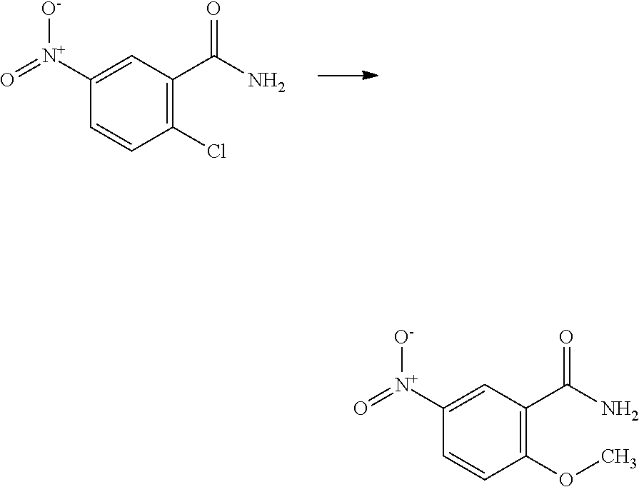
C1(Cl)=C(C(=O)N)C=C([N+]([O-])=O)C=C1.C1(OC)=C(C(=O)N)C=C([N+]([O-])=O)C=C1
